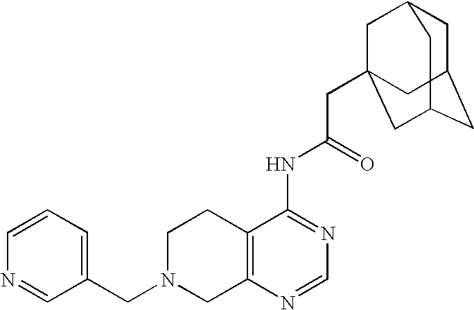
C1N(CC2=CC=CN=C2)CC2=C(C1)C(NC(CC13CC4CC(CC(C1)C4)C3)=O)=NC=N2
